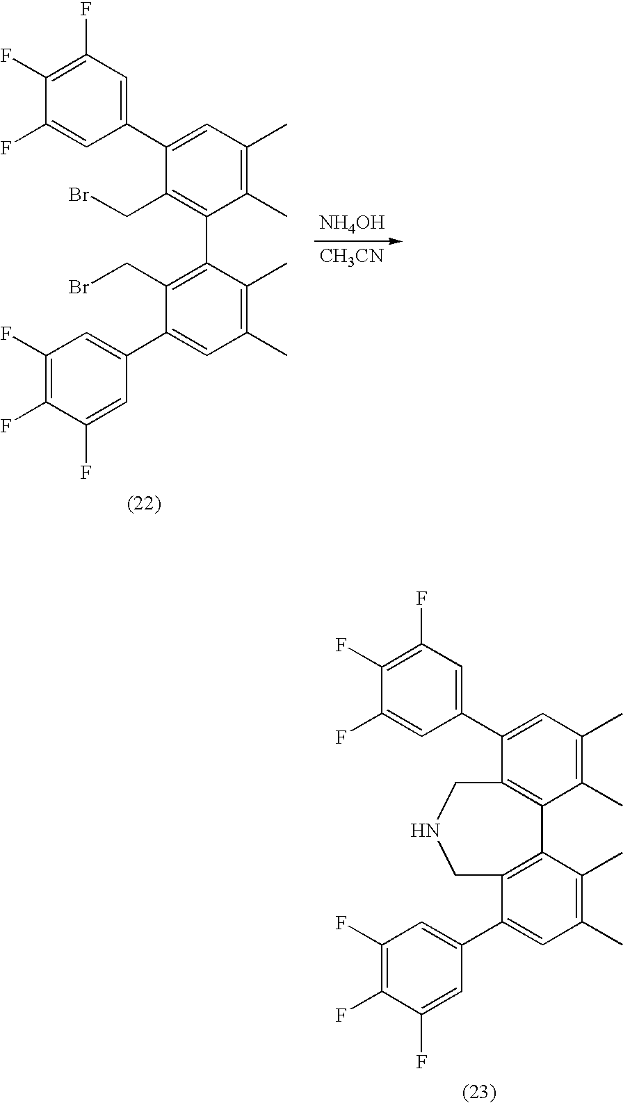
C1(F)=CC(C2=CC(C)=C(C)C(C3=C(CBr)C(C4=CC(F)=C(F)C(F)=C4)=CC(C)=C3C)=C2CBr)=CC(F)=C1F.[NH4OH].[CH3CN].C1(F)=CC(C2=CC(C)=C(C)C3=C2CNCC2=C3C(C)=C(C)C=C2C2=CC(F)=C(F)C(F)=C2)=CC(F)=C1F
